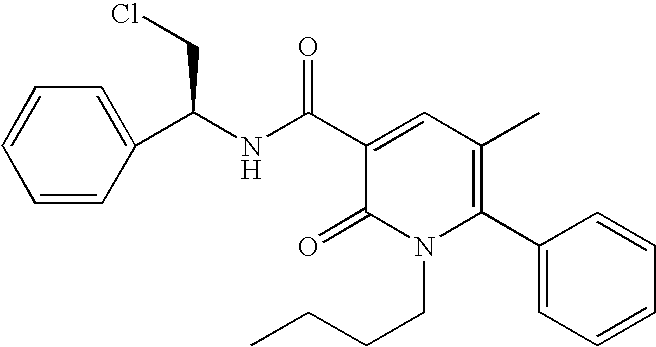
C1=CC=CC(C(NC(C2=CC(C)=C(C3=CC=CC=C3)N(CCCC)C2=O)=O)CCl)=C1
